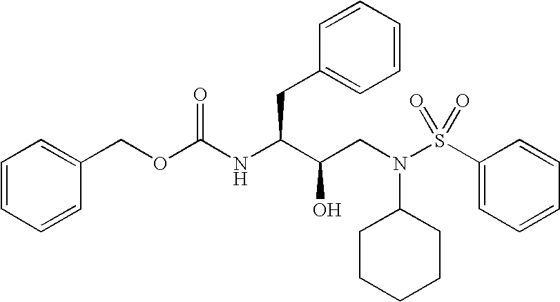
C(C(CN(S(C1=CC=CC=C1)(=O)=O)C1CCCCC1)O)(CC1=CC=CC=C1)NC(OCC1=CC=CC=C1)=O
